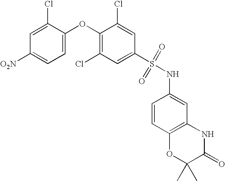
O(C1=C(Cl)C=C(S(NC2=CC3=C(C=C2)OC(C)(C)C(=O)N3)(=O)=O)C=C1Cl)C1=CC=C([O2N])C=C1Cl
